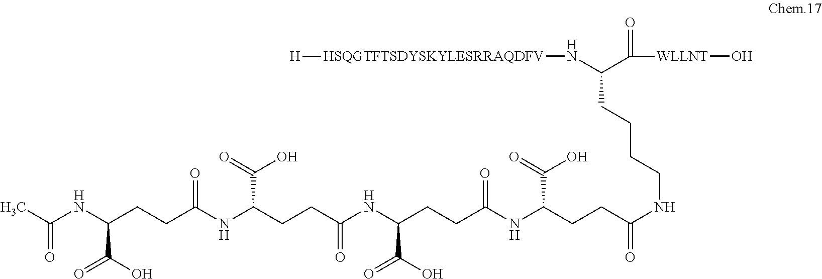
C(NC(CCC(NC(CCC(NC(CCC(NC(CCC(NCCCCC(C([WLLNT]O)=O)N[HSQGTFTSDYSKYLESRRAQDFV][H])=O)C(O)=O)=O)C(=O)O)=O)C(O)=O)=O)C(=O)O)(C)=O
